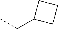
C(C1CCC1)C
